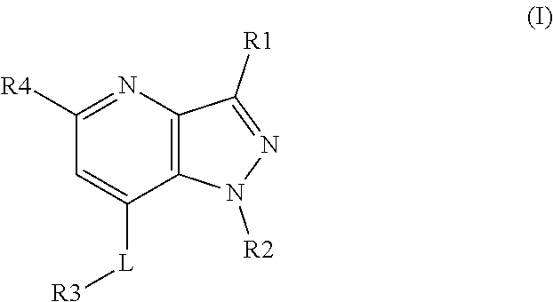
C1([R4])=NC2=C(C([L][R3])=C1)N([R2])N=C2[R1]
